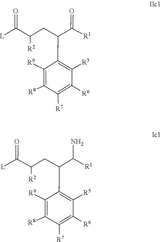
[R8]C1=C([R9])C(C(CC([R2])C([L])=O)C(=O)[R1])=C([R5])C([R6])=C1[R7].[R8]C1=C([R9])C(C(CC([R2])C([L])=O)C([R1])N)=C([R5])C([R6])=C1[R7]
